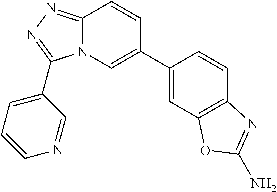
C1(C2=CN3C(=NN=C3C3=CC=CN=C3)C=C2)=CC2=C(C=C1)N=C(N)O2
